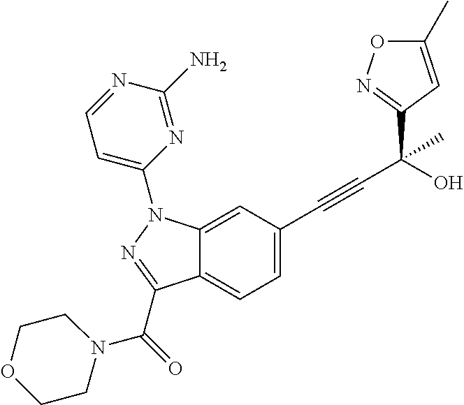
C12=CC(C#CC(O)(C3=NOC(C)=C3)C)=CC=C1C(C(=O)N1CCOCC1)=NN2C1=CC=NC(N)=N1
